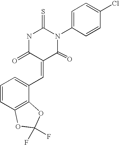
N1C(=O)C(=CC2=CC=CC3=C2OC(F)(F)O3)C(=O)N(C2=CC=C(Cl)C=C2)C1=S
